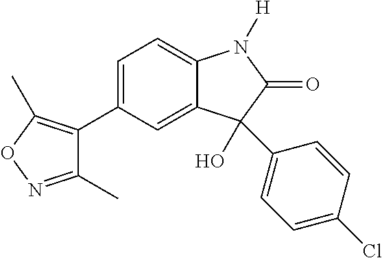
C1=C(C2=C(C)ON=C2C)C=C2C(=C1)N([H])C(=O)C2(O)C1=CC=C(Cl)C=C1
